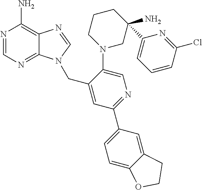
C1=NC(N)=C2C(=N1)N(CC1=CC(C3=CC=C4C(=C3)CCO4)=NC=C1N1CC(N)(C3=CC=CC(Cl)=N3)CCC1)C=N2
